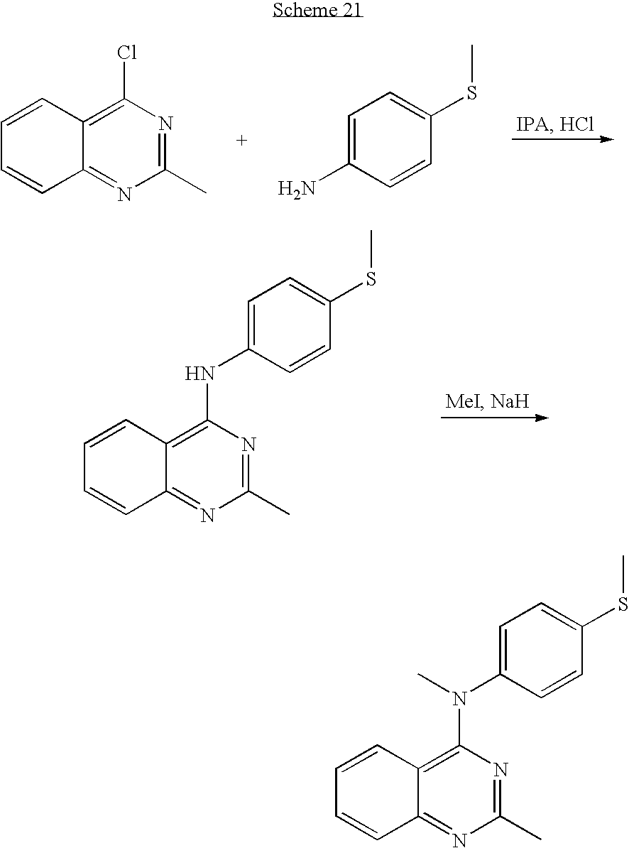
C1(C)=NC(NC2=CC=C(SC)C=C2)=C2C(=N1)C=CC=C2.C1(C)=NC(Cl)=C2C(=N1)C=CC=C2.C1=C(N)C=CC(SC)=C1.C1(C)=NC(N(C2=CC=C(SC)C=C2)C)=C2C(=N1)C=CC=C2
